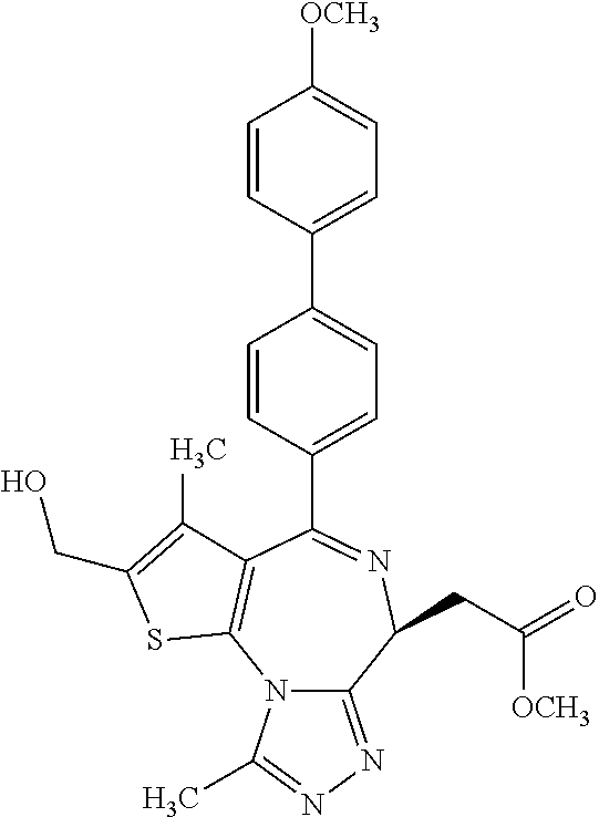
C1=CC(C2=CC=C(C3=NC(CC(=O)[OCH3])C4=NN=C(C)N4C4=C3C(C)=C(CO)S4)C=C2)=CC=C1[OCH3]
